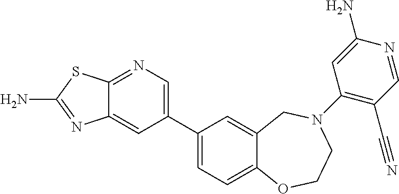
C12=NC=C(C3=CC=C4C(=C3)CN(C3=C(C#N)C=NC(N)=C3)CCO4)C=C1N=C(N)S2
